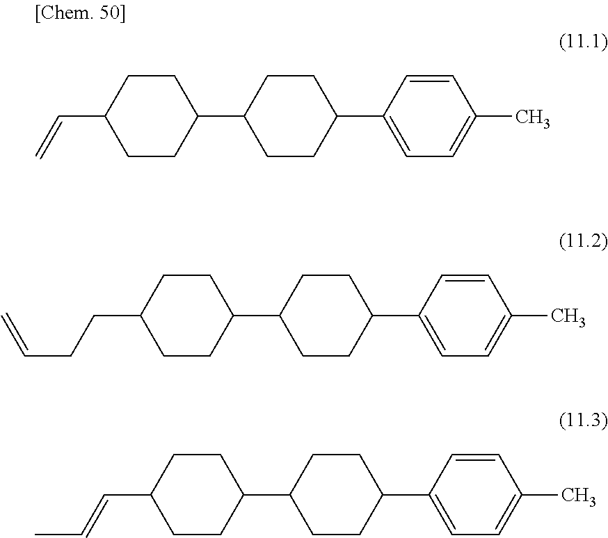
C1CC(C2CCC(C3=CC=C(C)C=C3)CC2)CCC1C=C.C1CC(C2CCC(C3=CC=C(C)C=C3)CC2)CCC1CCC=C.C1CC(C2CCC(C3=CC=C(C)C=C3)CC2)CCC1C=CC
